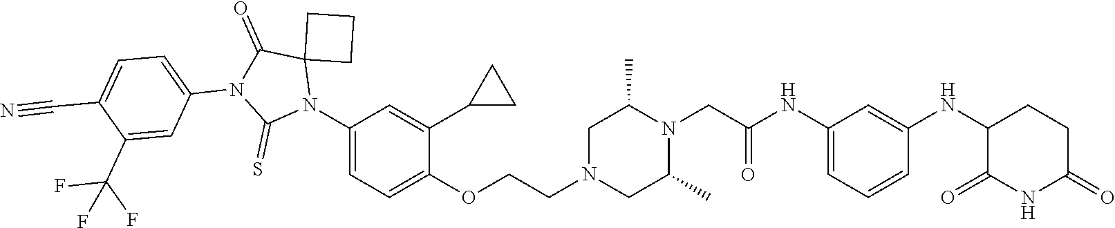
C1=C(NC(CN2C(C)CN(CCOC3=CC=C(N4C5(C(=O)N(C6=CC=C(C#N)C(C(F)(F)F)=C6)C4=S)CCC5)C=C3C3CC3)CC2C)=O)C=C(NC2C(=O)NC(=O)CC2)C=C1
